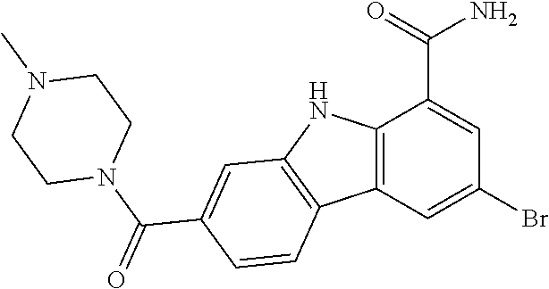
C12=C(C=C(Br)C=C1C(=O)N)C1=C(N2)C=C(C(N2CCN(C)CC2)=O)C=C1
